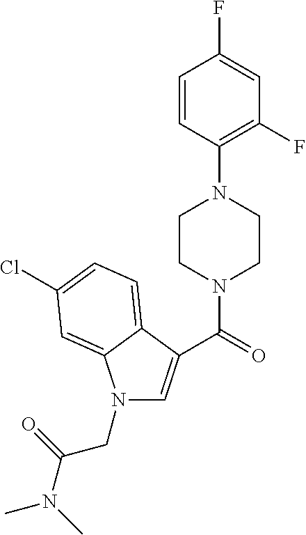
C1=CC(N2CCN(C(=O)C3=CN(CC(N(C)C)=O)C4=CC(Cl)=CC=C34)CC2)=C(F)C=C1F
